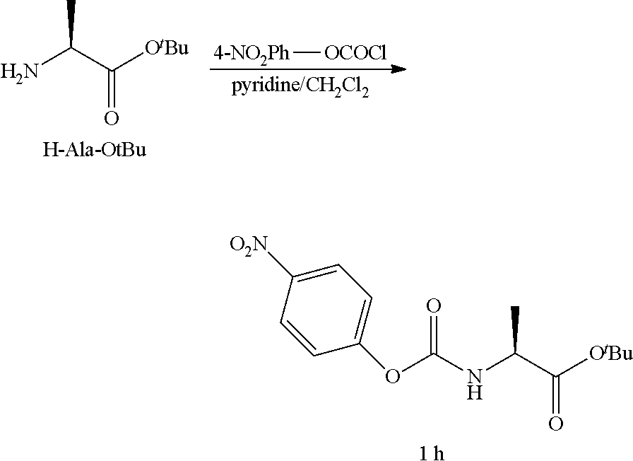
NC(C([OtBu])=O)C.[H-Ala-OtBu].[4-NO2Ph][OCOCl].[1 h].N(C(C([OtBu])=O)C)C(=O)OC1=CC=C([O2N])C=C1
